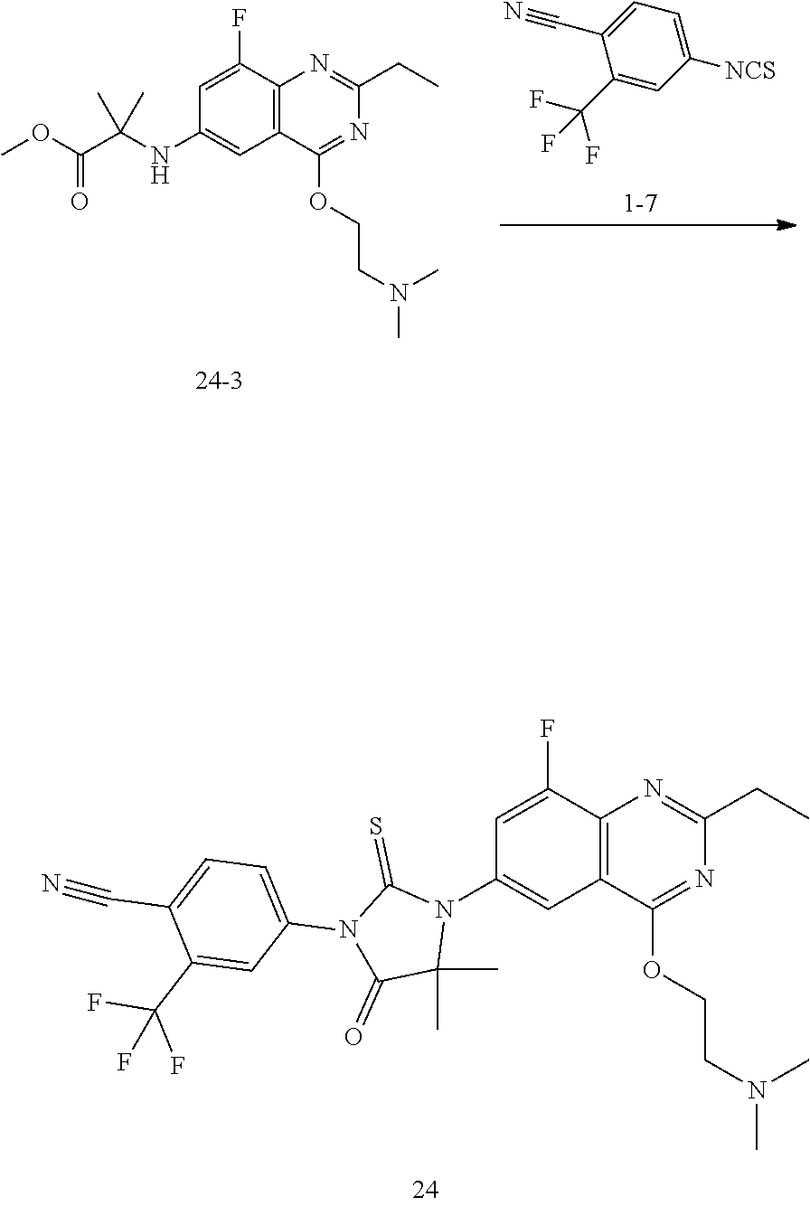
N1(C2=CC3=C(C(F)=C2)N=C(CC)N=C3OCCN(C)C)C(=S)N(C2=CC=C(C#N)C(C(F)(F)F)=C2)C(=O)C1(C)C.C1(C(F)(F)F)=CC([NCS])=CC=C1C#N.O(C(C(NC1=CC2=C(C(F)=C1)N=C(CC)N=C2OCCN(C)C)(C)C)=O)C
